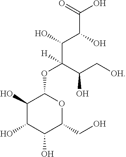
C1(O)C(O)C(O)C(CO)OC1OC(C(C[OH])O)(C(C(O)C(=O)O)O)[H]
